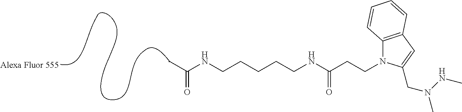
CC(NCCCCCNC(CCN1C2=C(C=C1CN(C)NC)C=CC=C2)=O)=O
